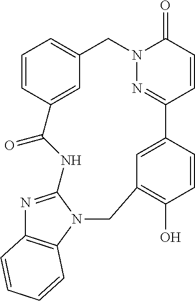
C1=CC2=CC(=C1)CN1N=C(C=CC1=O)C1=CC(=C(O)C=C1)CN1C3=C(N=C1NC2=O)C=CC=C3
